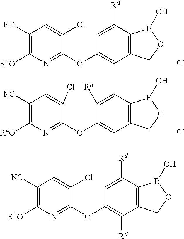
C1([NC])=C([R4O])N=C(OC2=CC3=C(C([Rd])=C2)B(O)OC3)C(Cl)=C1.C1([NC])=C([R4O])N=C(OC2=C([Rd])C3=C(C([Rd])=C2)B(O)OC3)C(Cl)=C1.C1([NC])=C([R4O])N=C(OC2=CC3=C(C=C2[Rd])B(O)OC3)C(Cl)=C1
